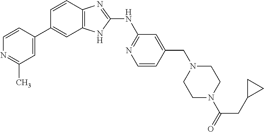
N1=C(C)C=C(C2=CC3=C(C=C2)N=C(NC2=NC=CC(CN4CCN(C(=O)CC5CC5)CC4)=C2)N3)C=C1
